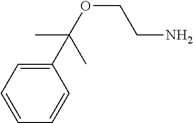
C1(C(OCCN)(C)C)=CC=CC=C1
